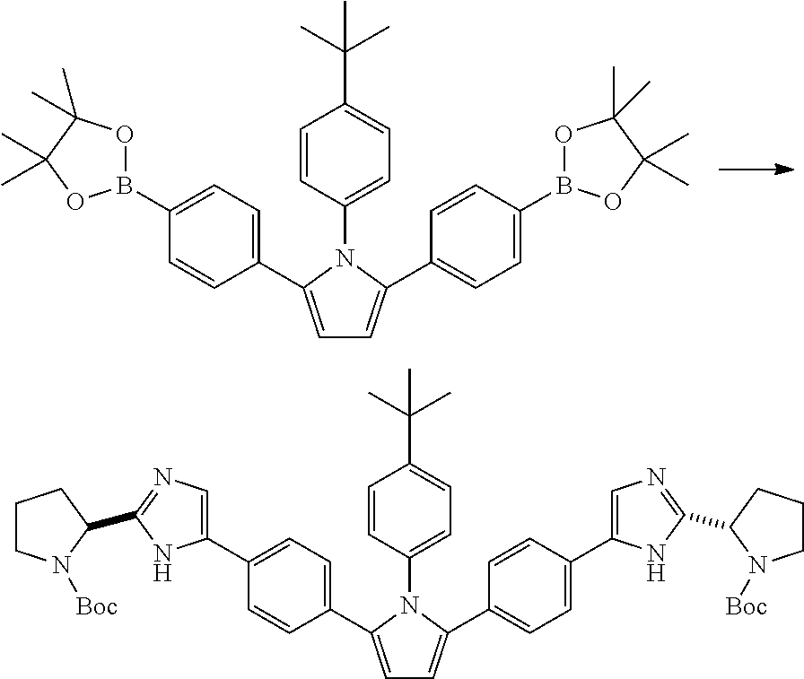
C1=C(C2=CC=C(B3OC(C)(C)C(C)(C)O3)C=C2)N(C2=CC=C(C(C)(C)C)C=C2)C(C2=CC=C(B3OC(C)(C)C(C)(C)O3)C=C2)=C1.C1=C(C2=CC=C(C3=CN=C(C4N([Boc])CCC4)N3)C=C2)N(C2=CC=C(C(C)(C)C)C=C2)C(C2=CC=C(C3=CN=C(C4CCCN4[Boc])N3)C=C2)=C1
